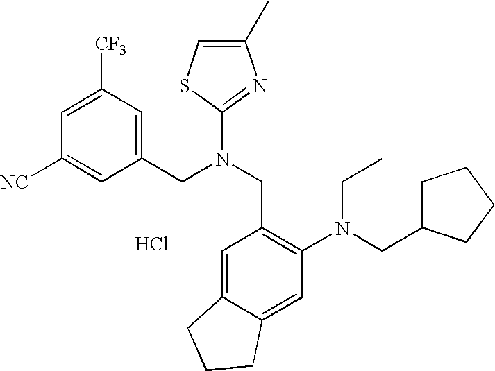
C1([NC])=CC(CN(CC2=C(N(CC3CCCC3)CC)C=C3C(=C2)CCC3)C2=NC(C)=CS2)=CC([CF3])=C1.Cl
